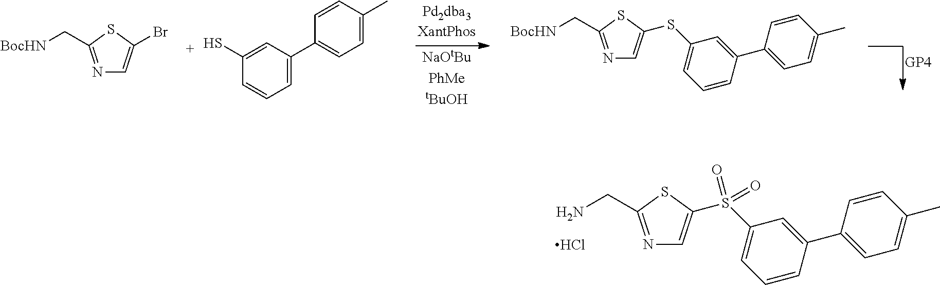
N1=C(C[BocHN])SC(Br)=C1.C1(S)=CC(C2=CC=C(C)C=C2)=CC=C1.C1=CC(C2=CC=C(C)C=C2)=CC(SC2=CN=C(C[BocHN])S2)=C1.C1=CC(C2=CC=C(C)C=C2)=CC(S(C2=CN=C(CN)S2)(=O)=O)=C1.Cl
